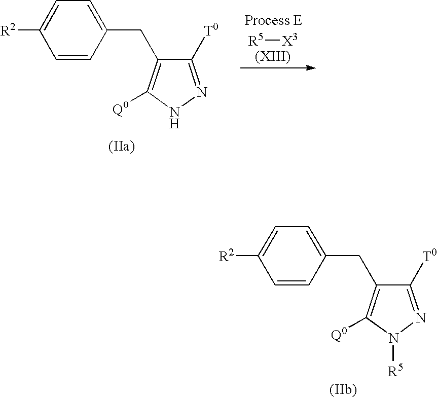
C1=CC(CC2=C([Q0])NN=C2[T0])=CC=C1[R2].[R5][X3].C1=CC(CC2=C([Q0])N([R5])N=C2[T0])=CC=C1[R2]
